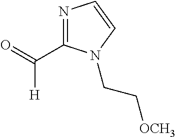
N1=C(C(=O)[H])N(CC[OCH3])C=C1
